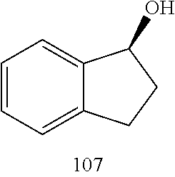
C1=CC=C2C(=C1)C(O)CC2
